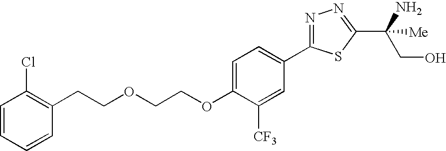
C1=CC=CC(CCOCCOC2=CC=C(C3=NN=C(C(N)([Me])CO)S3)C=C2[CF3])=C1Cl
